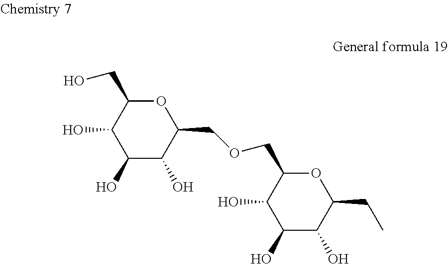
O1C(CO)C(O)C(O)C(O)C1COCC1C(O)C(O)C(O)C(CC)O1
